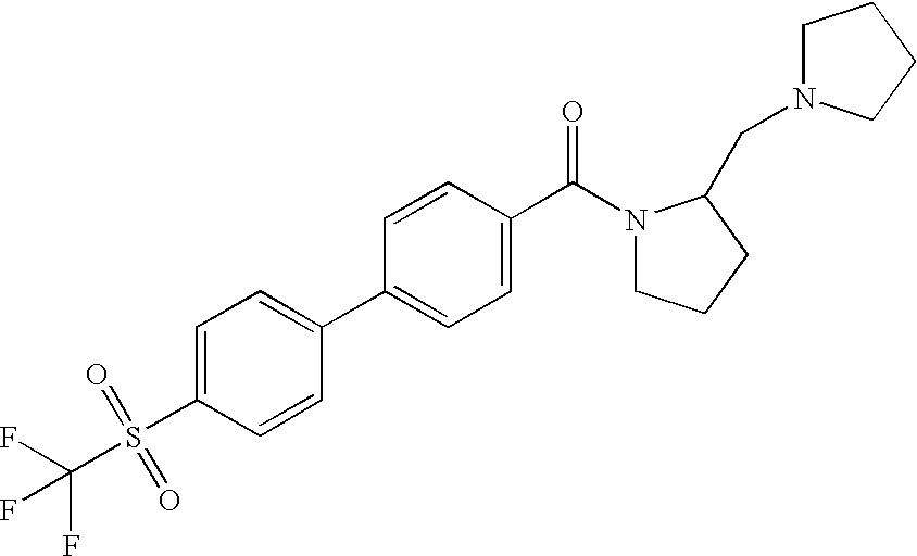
C1(S(=O)(C(F)(F)F)=O)=CC=C(C2=CC=C(C(=O)N3CCCC3CN3CCCC3)C=C2)C=C1
